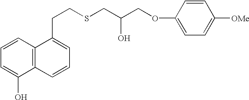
C1=CC2=C(C(O)=C1)C=CC=C2CCSCC(COC1=CC=C([OMe])C=C1)O
